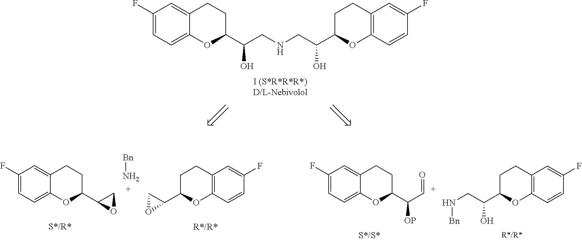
C1(F)=CC=C2C(=C1)CCC(C(CNCC(C1OC3=C(CC1)C=C(F)C=C3)O)O)O2.C1(F)=CC=C2C(=C1)CCC(C1OC1)O2.[Bn]N.C12=C(C=CC(F)=C1)OC(C1CO1)CC2.C1(F)=CC=C2C(=C1)CCC(C([C+]=O)[OP])O2.C12=C(C=CC(F)=C1)OC(C(CN[Bn])O)CC2
